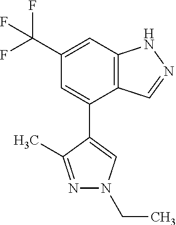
C12=C(C=C(C(F)(F)F)C=C1C1=CN(CC)N=C1C)NN=C2
